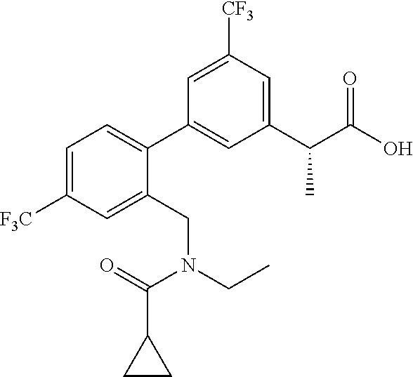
C1=C([F3C])C=C(CN(CC)C(=O)C2CC2)C(C2=CC(C(C(O)=O)C)=CC([CF3])=C2)=C1
